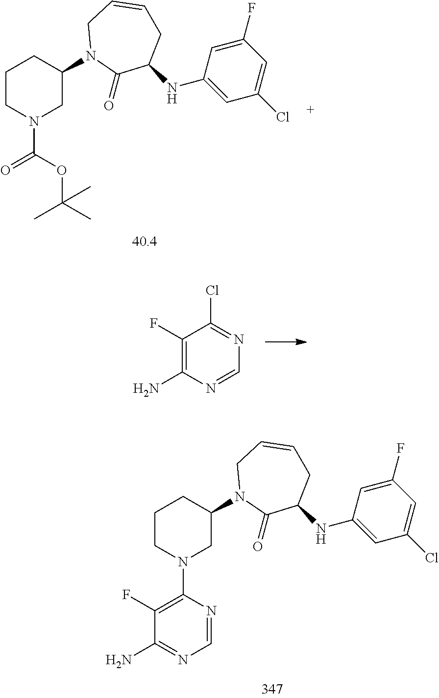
C1CN(C(OC(C)(C)C)=O)CC(N2C(=O)C(NC3=CC(Cl)=CC(F)=C3)CC=CC2)C1.C1(F)=C(N)N=CN=C1Cl.C1CN(C2=C(F)C(N)=NC=N2)CC(N2C(=O)C(NC3=CC(Cl)=CC(F)=C3)CC=CC2)C1
